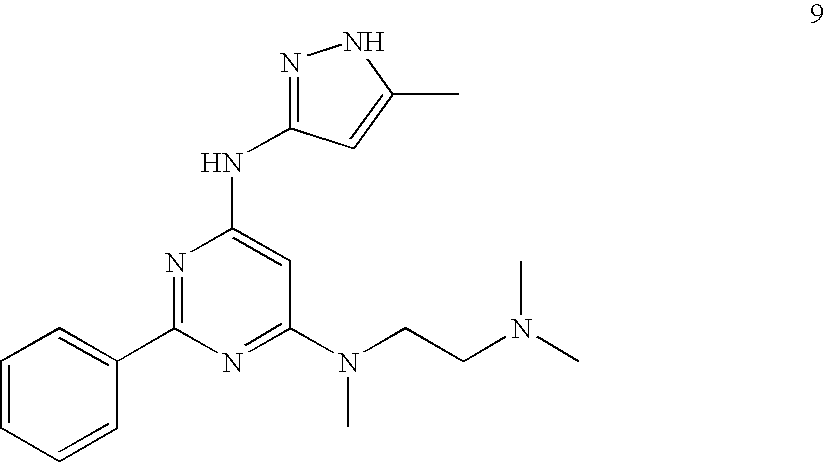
C1=CC=CC(C2=NC(NC3=NNC(C)=C3)=CC(N(C)CCN(C)C)=N2)=C1
